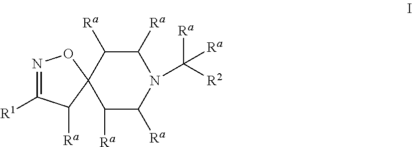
N1=C([R1])C([Ra])C2(O1)C([Ra])C([Ra])N(C([R2])([Ra])[Ra])C([Ra])C2[Ra]
